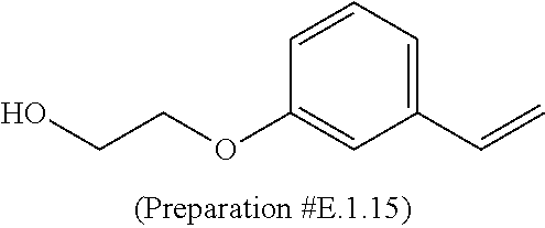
OCCOC1=CC(C=C)=CC=C1
